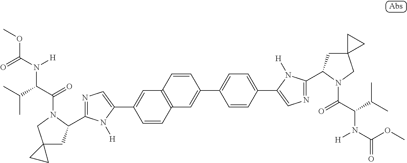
O=C(OC)N(C(C(C)C)C(=O)N1C(C2=NC=C(C3=CC4=C(C=C3)C=C(C3=CC=C(C5=CN=C(C6CC7(CN6C(=O)C(N([H])C(=O)OC)C(C)C)CC7)N5[H])C=C3)C=C4)N2[H])CC2(C1)CC2)[H]
